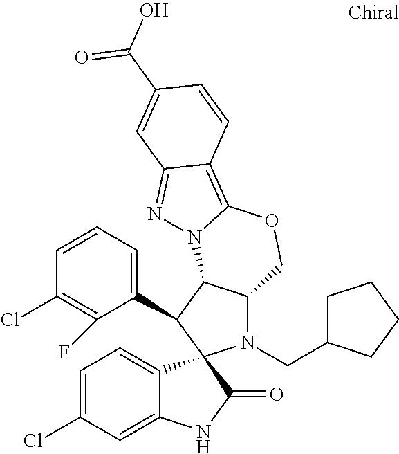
C1=CC=C(C2C3C(N(CC4CCCC4)C24C2=CC=C(Cl)C=C2NC4=O)COC2=C4C(=NN32)C=C(C(O)=O)C=C4)C(F)=C1Cl
